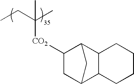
CCC(C)([CO2]C1CC2CC1C1C2CCCC1)C
